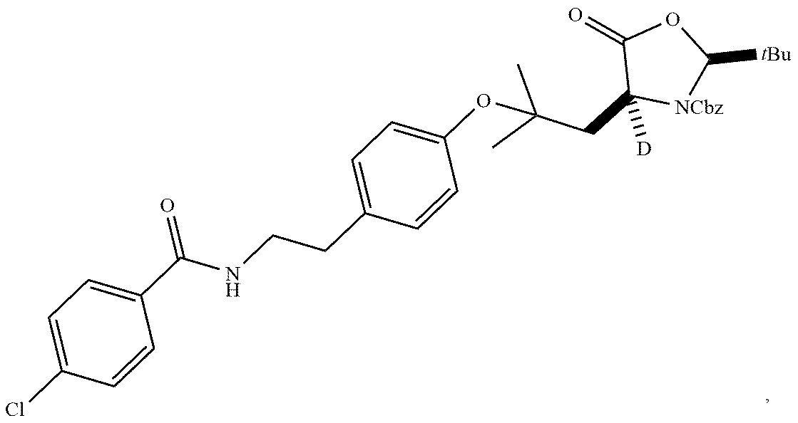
ClC1=CC=C(C(NCCC2=CC=C(OC(CC3([D])[NCbz]C([tBu])OC3=O)(C)C)C=C2)=O)C=C1
